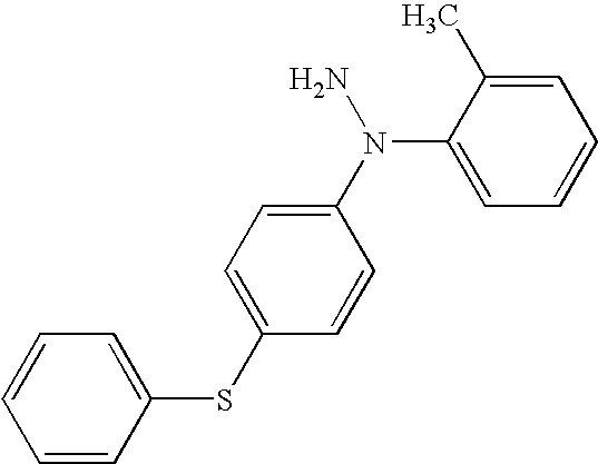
C1=CC(N(N)C2=CC=CC=C2C)=CC=C1SC1=CC=CC=C1
